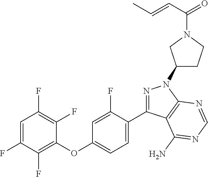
C1(OC2=CC=C(C3=NN(C4CCN(C(C=CC)=O)C4)C4=C3C(N)=NC=N4)C(F)=C2)=C(F)C(F)=CC(F)=C1F
